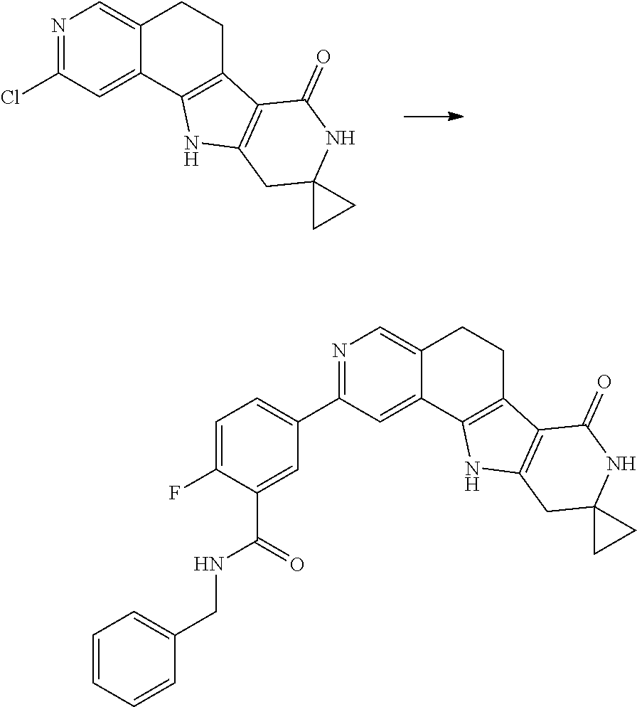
N1=C(Cl)C=C2C(=C1)CCC1=C2NC2=C1C(=O)NC1(C2)CC1.N1=C(C2=CC=C(F)C(C(=O)NCC3=CC=CC=C3)=C2)C=C2C(=C1)CCC1=C2NC2=C1C(=O)NC1(C2)CC1
